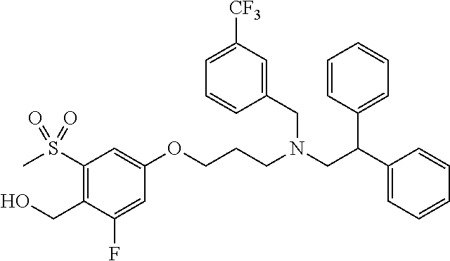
C1=C(F)C(CO)=C(S(C)(=O)=O)C=C1OCCCN(CC(C1=CC=CC=C1)C1=CC=CC=C1)CC1=CC([CF3])=CC=C1
